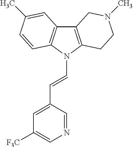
C12=C(N(C=CC3=CC([F3C])=CN=C3)C3=C1C=C(C)C=C3)CCN(C)C2
